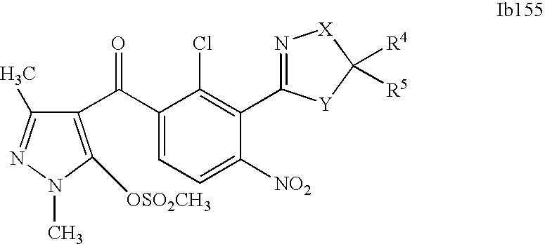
C1(C(C2=C([OSO2CH3])N(C)N=C2C)=O)=CC=C([NO2])C(C2=N[X]C([R4])([R5])[Y]2)=C1Cl
